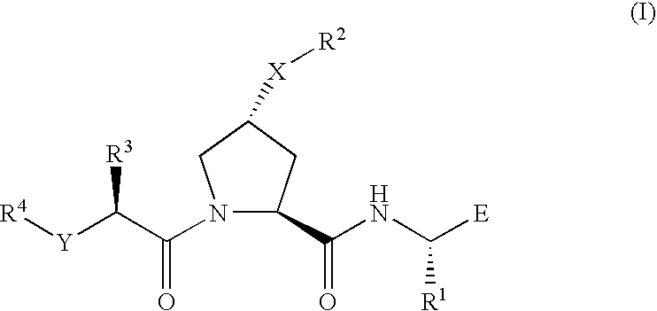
C1(C(=O)NC([R1])[E])CC([X][R2])CN1C(=O)C([R3])[Y][R4]
